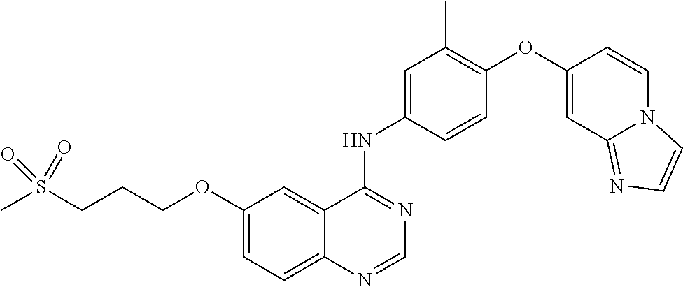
C1=CC(NC2=NC=NC3=CC=C(OCCCS(C)(=O)=O)C=C23)=CC(C)=C1OC1=CC2=NC=CN2C=C1
